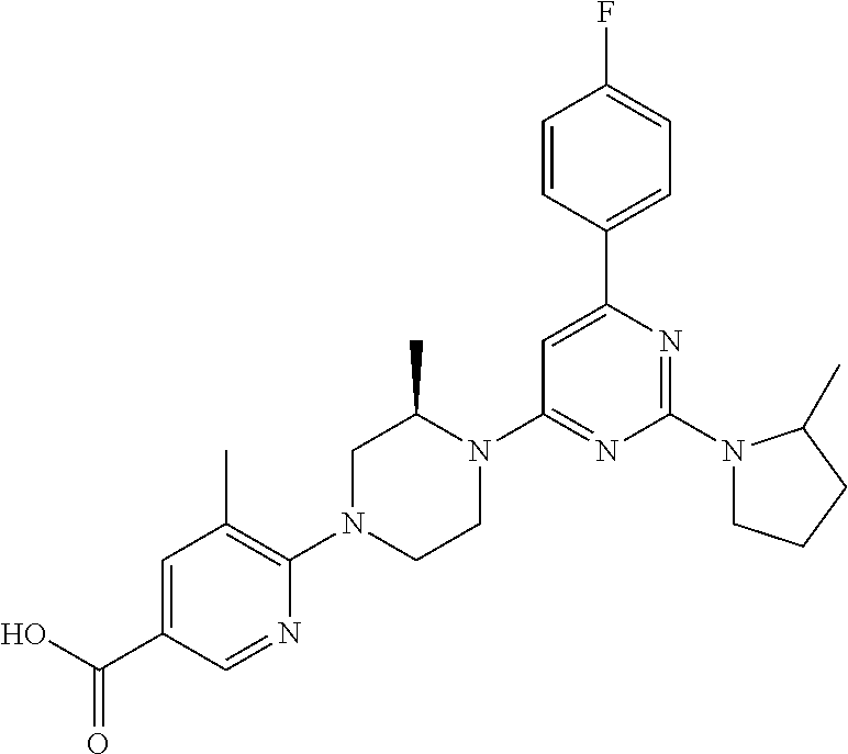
C1=C(C(O)=O)C=NC(N2CCN(C3=NC(N4CCCC4C)=NC(C4=CC=C(F)C=C4)=C3)C(C)C2)=C1C
